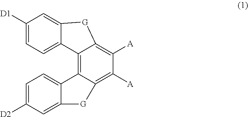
C12=C3C(=C([A])C([A])=C1[G]C1=CC([D1])=CC=C21)[G]C1=CC([D2])=CC=C31
